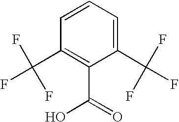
C1=CC=C(C(F)(F)F)C(C(O)=O)=C1C(F)(F)F
